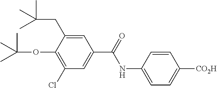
C1=C(NC(C2=CC(Cl)=C(OC(C)(C)C)C(CC(C)(C)C)=C2)=O)C=CC([CO2H])=C1
